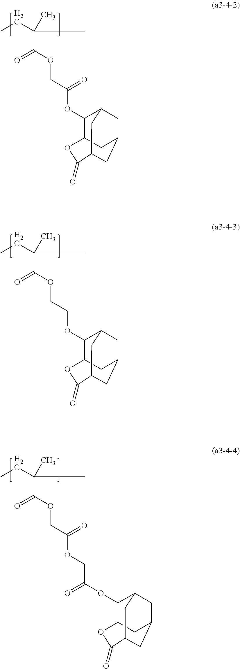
C(C)(C)(CC)C(OCC(OC1C2CC3CC1CC(C3)C(=O)O2)=O)=O.C(C)(C)(CC)C(OCCOC1C2CC3CC1CC(C3)C(=O)O2)=O.C(C)(C)(CC)C(OCC(OCC(OC1C2CC3CC1CC(C3)C(=O)O2)=O)=O)=O
